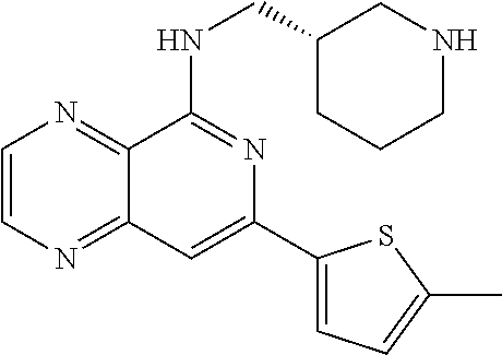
C1=CN=C2C(=N1)C(NCC1CNCCC1)=NC(C1=CC=C(C)S1)=C2
